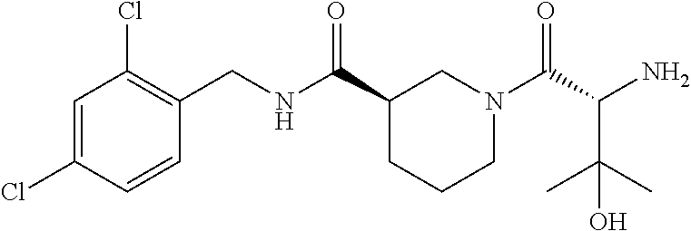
C1=C(Cl)C=CC(CNC(C2CCCN(C(C(N)C(C)(C)O)=O)C2)=O)=C1Cl
